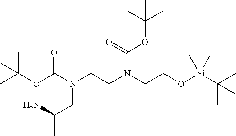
O=C(N(CC(N)C)CCN(C(OC(C)(C)C)=O)CCO[Si](C(C)(C)C)(C)C)OC(C)(C)C
